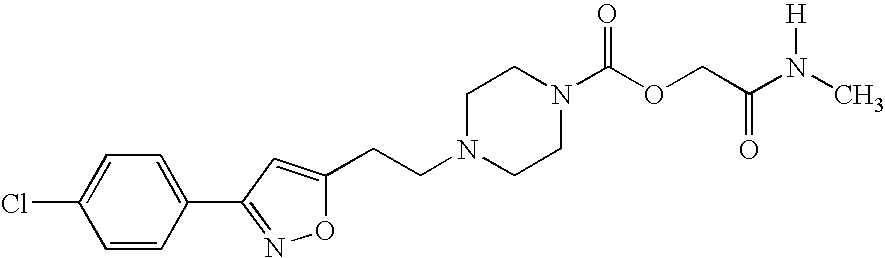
N1(CCC2=CC(C3=CC=C(Cl)C=C3)=NO2)CCN(C(OCC(N(C)[H])=O)=O)CC1
